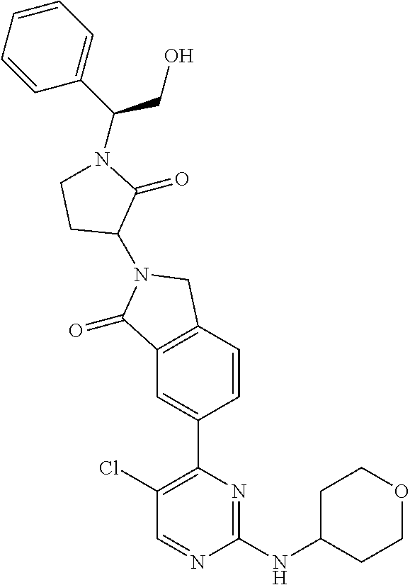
C1(N2C(=O)C3=C(C2)C=CC(C2=C(Cl)C=NC(NC4CCOCC4)=N2)=C3)C(=O)N(C(CO)C2=CC=CC=C2)CC1
